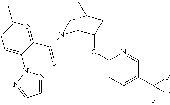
C1=NN(C2=CC=C(C)N=C2C(=O)N2C3C(OC4=CC=C(C(F)(F)F)C=N4)CC(C2)C3)N=C1
